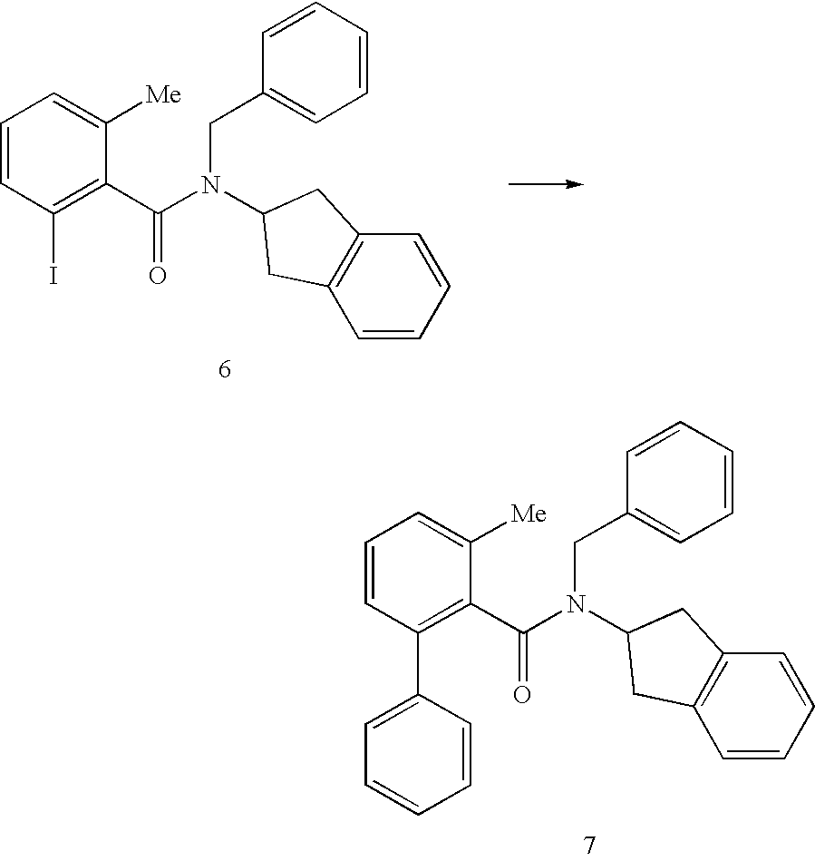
C1=CC(C2=CC=CC=C2)=C(C(=O)N(CC2=CC=CC=C2)C2CC3=C(C=CC=C3)C2)C([Me])=C1.C1=CC(I)=C(C(=O)N(CC2=CC=CC=C2)C2CC3=C(C=CC=C3)C2)C([Me])=C1
